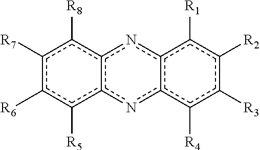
c1([R7])c([R6])c([R5])c2c(c1[R8])nc1c(n2)c([R4])c([R3])c([R2])c1[R1]
